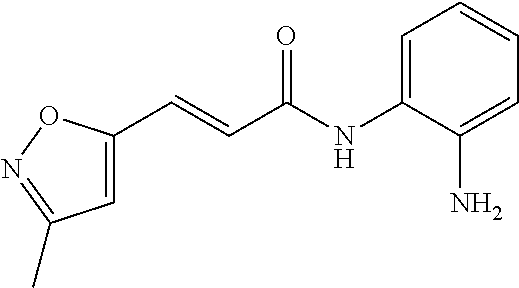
C1=C(N)C(NC(C=CC2=CC(C)=NO2)=O)=CC=C1
